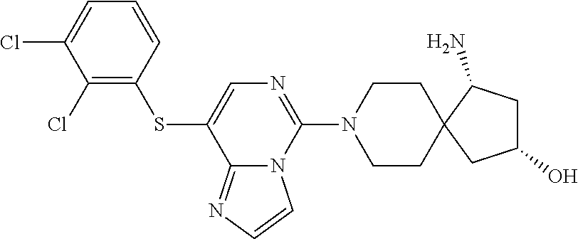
C1=CC(SC2=CN=C(N3CCC4(CC3)CC(O)CC4N)N3C2=NC=C3)=C(Cl)C(Cl)=C1
